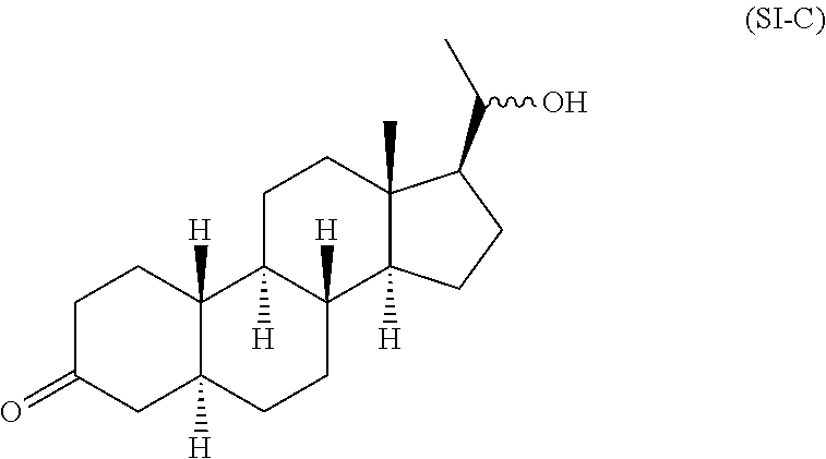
C1(=O)CC2([H])C([H])(CC1)C1([H])CCC3(C)C(C(C)O)CCC3([H])C1([H])CC2
